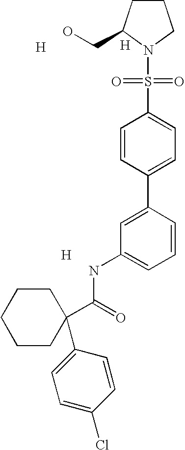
[H].C1=C(C2=CC=C(S(=O)(=O)N3C(CO)CCC3)C=C2)C=CC=C1NC(C1(C2=CC=C(Cl)C=C2)CCCCC1)=O.[H].[H]
